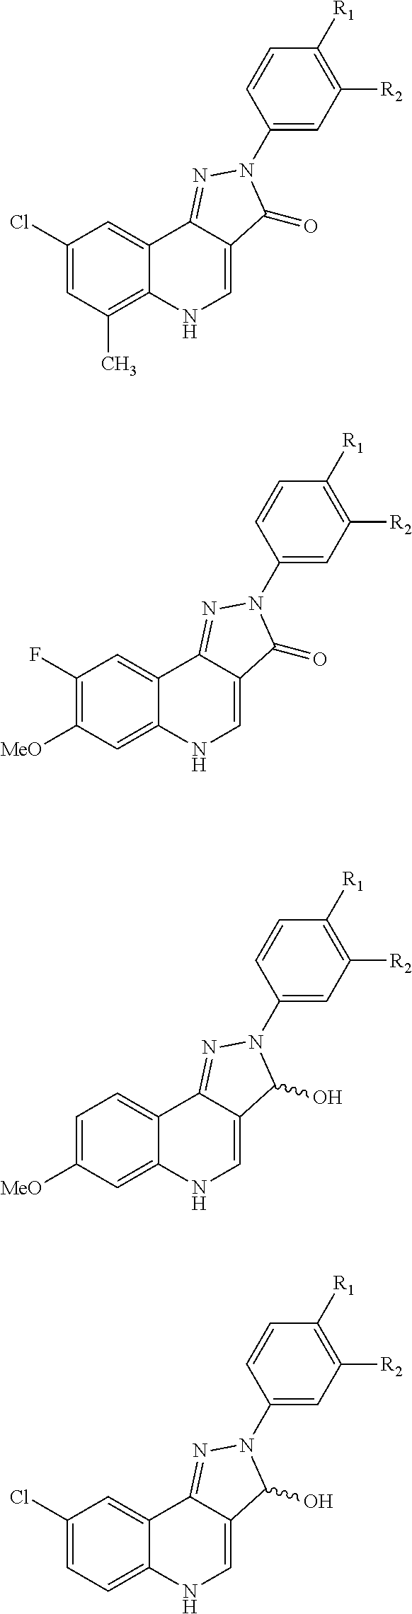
C1(F)=C([MeO])C=C2C(=C1)C1=NN(C3=CC([R2])=C([R1])C=C3)C(=O)C1=CN2.C1=C([MeO])C=C2C(=C1)C1=NN(C3=CC([R2])=C([R1])C=C3)C(O)C1=CN2.C1(Cl)=CC(C)=C2C(=C1)C1=NN(C3=CC([R2])=C([R1])C=C3)C(=O)C1=CN2.C1(Cl)=CC=C2C(=C1)C1=NN(C3=CC([R2])=C([R1])C=C3)C(O)C1=CN2
